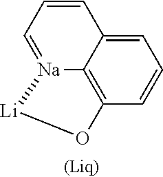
C1=C2C3=C(C=C1)O[Li][Na]3=CC=C2
